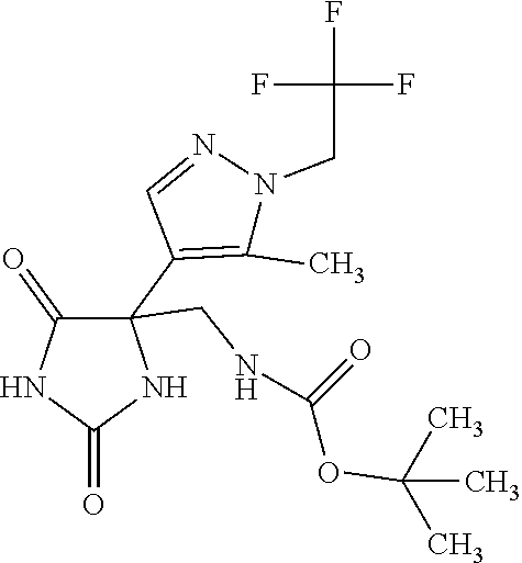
C1(=O)C(CNC(=O)OC(C)(C)C)(C2=C(C)N(CC(F)(F)F)N=C2)NC(=O)N1
